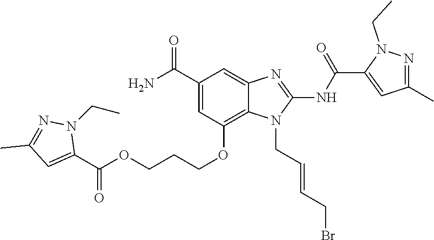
O(CCCOC1=C2C(=CC(C(N)=O)=C1)N=C(NC(C1=CC(C)=NN1CC)=O)N2CC=CCBr)C(C1=CC(C)=NN1CC)=O
